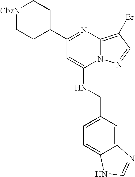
C1(C2=NC3=C(Br)C=NN3C(NCC3=CC=C4C(=C3)N=CN4)=C2)CC[CbzN]CC1
